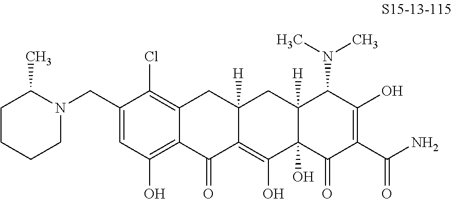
C1(CN2C(C)CCCC2)=CC(O)=C2C(=C1Cl)CC1([H])C(=C(O)C3(O)C([H])(C1)C(N(C)C)C(O)=C(C(N)=O)C3=O)C2=O
